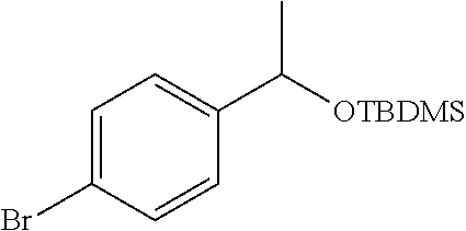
C1=C(Br)C=CC(C([OTBDMS])C)=C1
